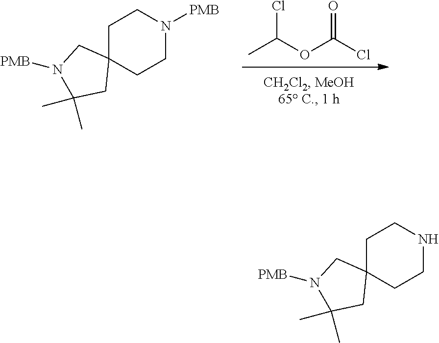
CC(OC(Cl)=O)Cl.N1([PMB])CCC2(CC1)CN([PMB])C(C)(C)C2.N1CCC2(CC1)CN([PMB])C(C)(C)C2
